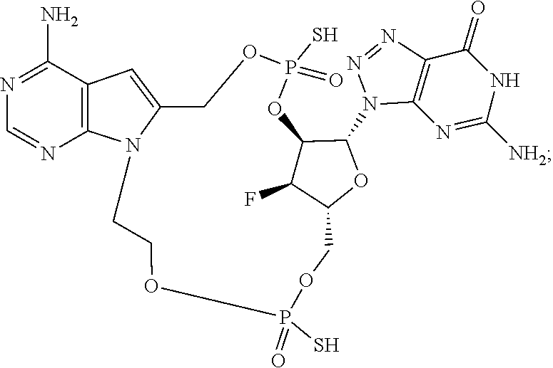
N1=NC2=C(N1C1C3C(F)C(COP(S)(=O)OCCN4C(=CC5=C4N=CN=C5N)COP(S)(=O)O3)O1)N=C([NH2])NC2=O
